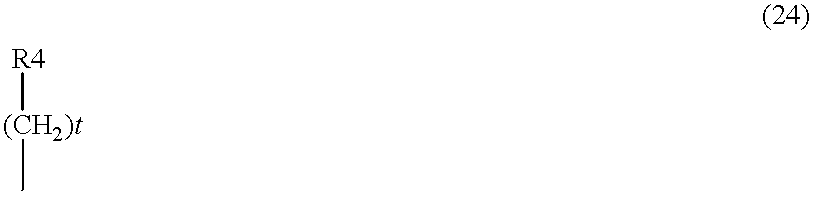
[(CH2)t]([R4])C
